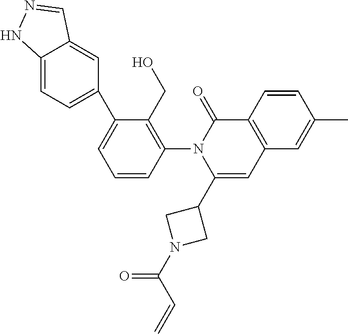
C1=CC(N2C(C3CN(C(C=C)=O)C3)=CC3=C(C2=O)C=CC(C)=C3)=C(CO)C(C2=CC=C3C(=C2)C=NN3)=C1
